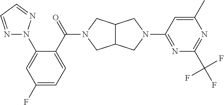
C12C(CN(C(=O)C3=CC=C(F)C=C3N3N=CC=N3)C1)CN(C1=NC(C(F)(F)F)=NC(C)=C1)C2
